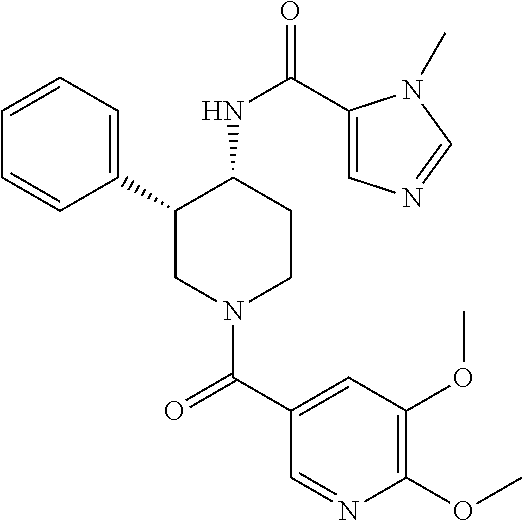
C1=CC=C(C2CN(C(C3=CC(OC)=C(OC)N=C3)=O)CCC2NC(=O)C2=CN=CN2C)C=C1
